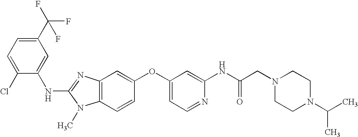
C1(C(F)(F)F)=CC=C(Cl)C(NC2=NC3=C(N2C)C=CC(OC2=CC=NC(NC(CN4CCN(C(C)C)CC4)=O)=C2)=C3)=C1
